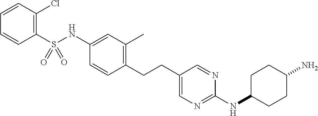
C1(S(NC2=CC(C)=C(CCC3=CN=C(NC4CCC(N)CC4)N=C3)C=C2)(=O)=O)=C(Cl)C=CC=C1
